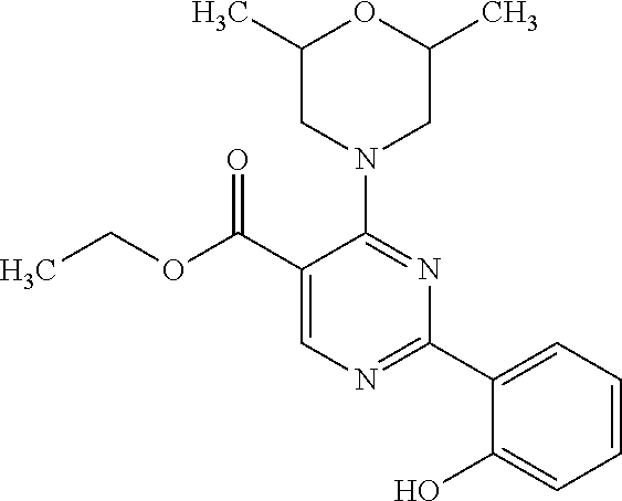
CCOC(C1=CN=C(C2=CC=CC=C2O)N=C1N1CC(C)OC(C)C1)=O
